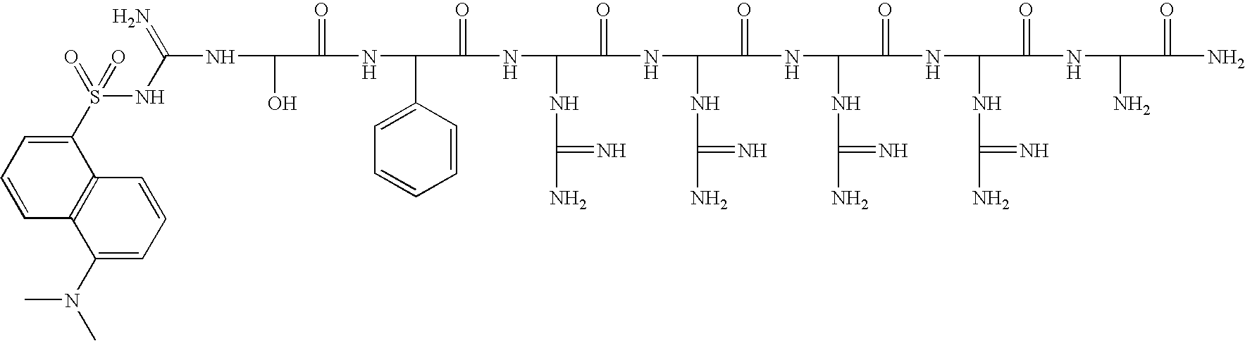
OC(C(=O)NC(C1=CC=CC=C1)C(=O)NC(NC(N)=N)C(=O)NC(NC(N)=N)C(=O)NC(NC(N)=N)C(=O)NC(NC(N)=N)C(=O)NC(N)C(=O)N)NC(=N)NS(C1=CC=CC2=C1C=CC=C2N(C)C)(=O)=O
